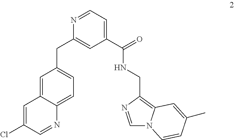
C1=NC(CC2=CC=C3C(=C2)C=C(Cl)C=N3)=CC(C(NCC2=C3N(C=N2)C=CC(C)=C3)=O)=C1
